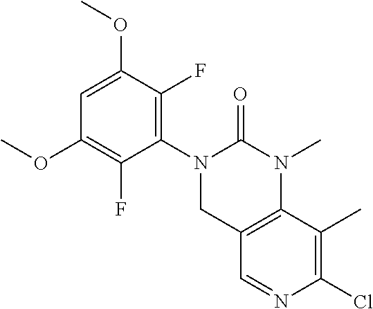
C1=C(OC)C(F)=C(N2CC3=C(N(C)C2=O)C(C)=C(Cl)N=C3)C(F)=C1OC
